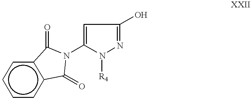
[R4]N1N=C(O)C=C1N1C(=O)c2ccccc2C1=O
